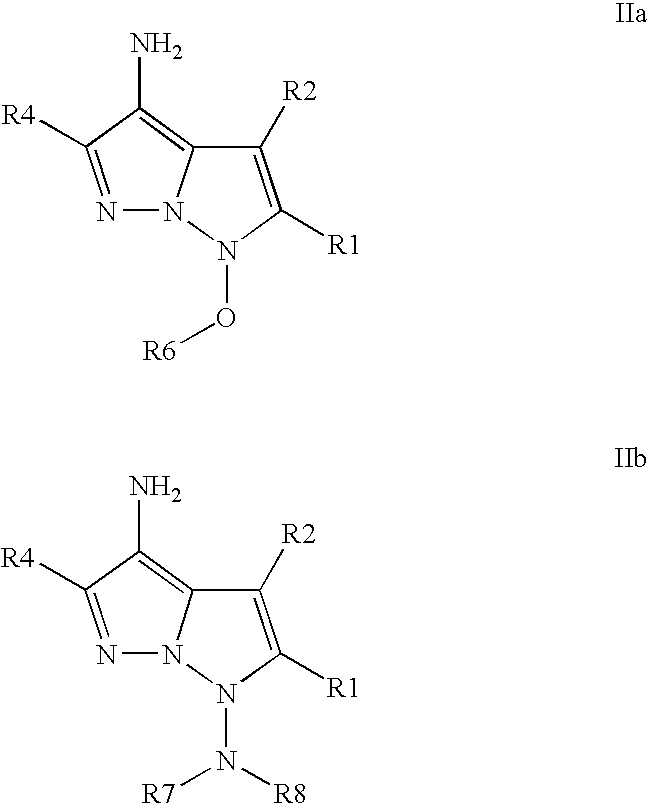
N1=C([R4])C(N)=C2N1N(O[R6])C([R1])=C2[R2].N1=C([R4])C(N)=C2N1N(N([R7])[R8])C([R1])=C2[R2]
